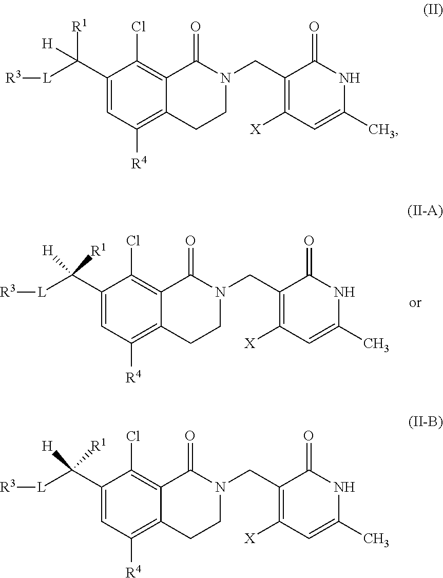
C1(C([L][R3])([R1])[H])=CC([R4])=C2C(=C1Cl)C(=O)N(CC1=C([X])C=C(C)NC1=O)CC2.C1(C([L][R3])([R1])[H])=CC([R4])=C2C(=C1Cl)C(=O)N(CC1=C([X])C=C(C)NC1=O)CC2.C1(C([L][R3])([R1])[H])=CC([R4])=C2C(=C1Cl)C(=O)N(CC1=C([X])C=C(C)NC1=O)CC2
